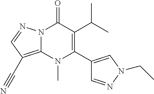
N12C(=C(C#N)C=N1)N(C)C(C1=CN(CC)N=C1)=C(C(C)C)C2=O
